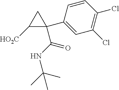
C1(C2=CC(Cl)=C(Cl)C=C2)(C(NC(C)(C)C)=O)C([HO2C])C1
